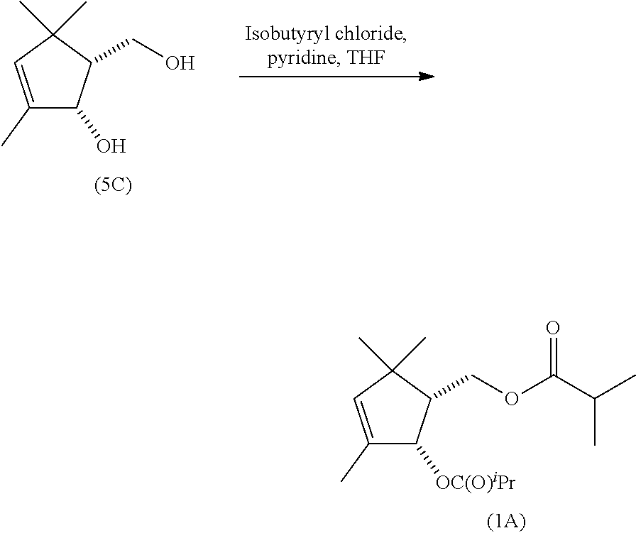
C1(C)=CC(C)(C)C(COC(C(C)C)=O)C1[OC(O)iPr].C1(C)=CC(C)(C)C(CO)C1O
